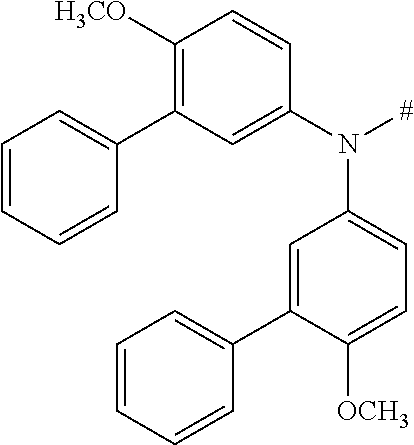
C1([H3CO])=C(C2=CC=CC=C2)C=C(N([#])C2=CC=C([OCH3])C(C3=CC=CC=C3)=C2)C=C1
